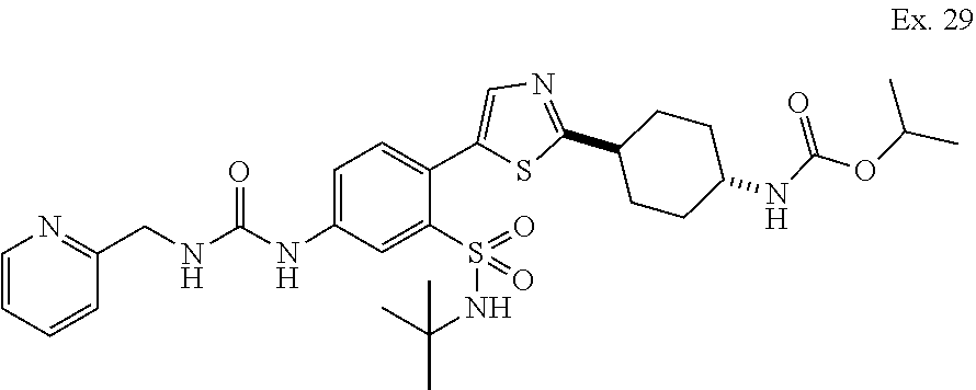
CC(OC(NC1CCC(C2=NC=C(C3=CC=C(NC(NCC4=NC=CC=C4)=O)C=C3S(=O)(=O)NC(C)(C)C)S2)CC1)=O)C
